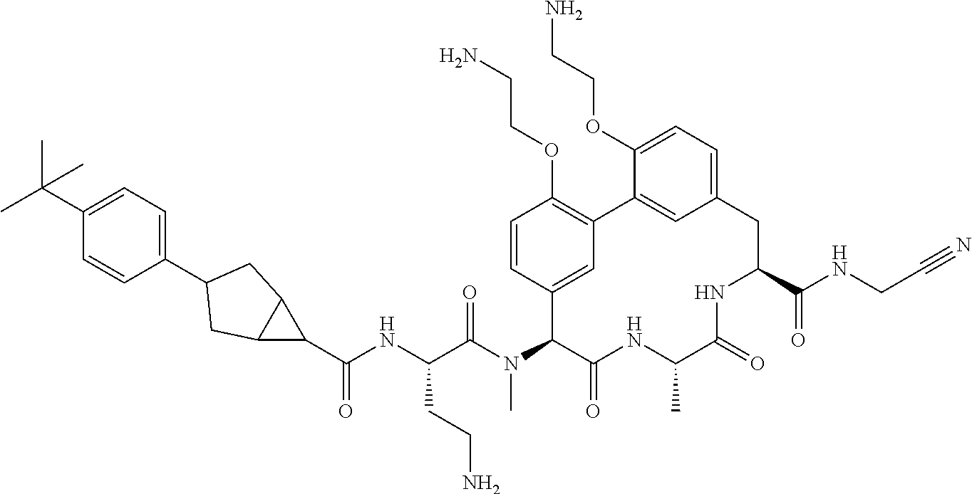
C(C(N(C1C(=O)NC(C)C(=O)NC(C(NCC#N)=O)CC2=CC=C(OCCN)C(=C2)C2=C(OCCN)C=CC1=C2)C)=O)(NC(C1C2C1CC(C1=CC=C(C(C)(C)C)C=C1)C2)=O)CCN
